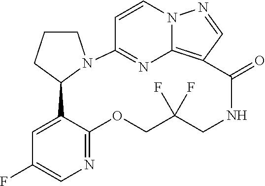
C1=CN2C3=C(C=N2)C(=O)NCC(F)(F)COC2=NC=C(F)C=C2C2N(C1=N3)CCC2
